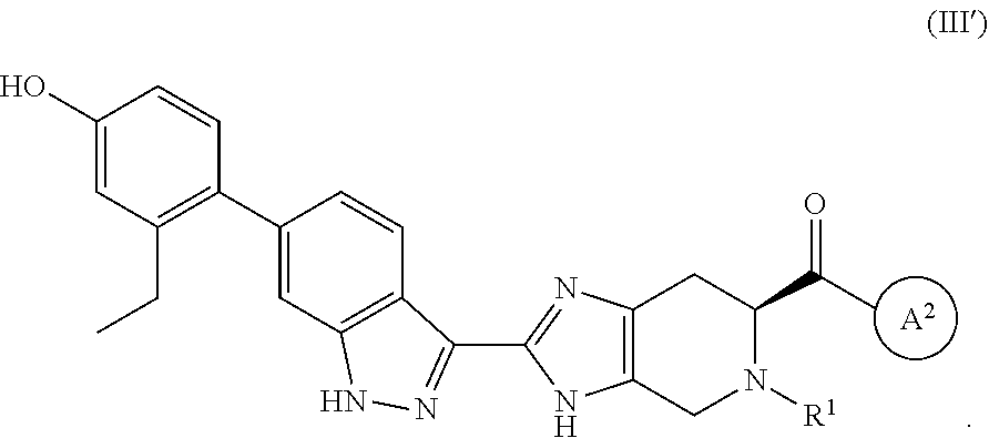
C1(O)=CC(CC)=C(C2=CC3=C(C=C2)C(C2=NC4=C(CN([R1])C(C(C)=O)C4)N2)=NN3)C=C1.[A2]
